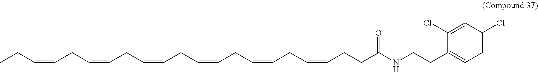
CCC=CCC=CCC=CCC=CCC=CCC=CCCC(NCCC1=CC=C(Cl)C=C1Cl)=O
